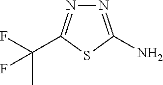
N1=C(N)SC(C(F)(C)F)=N1
